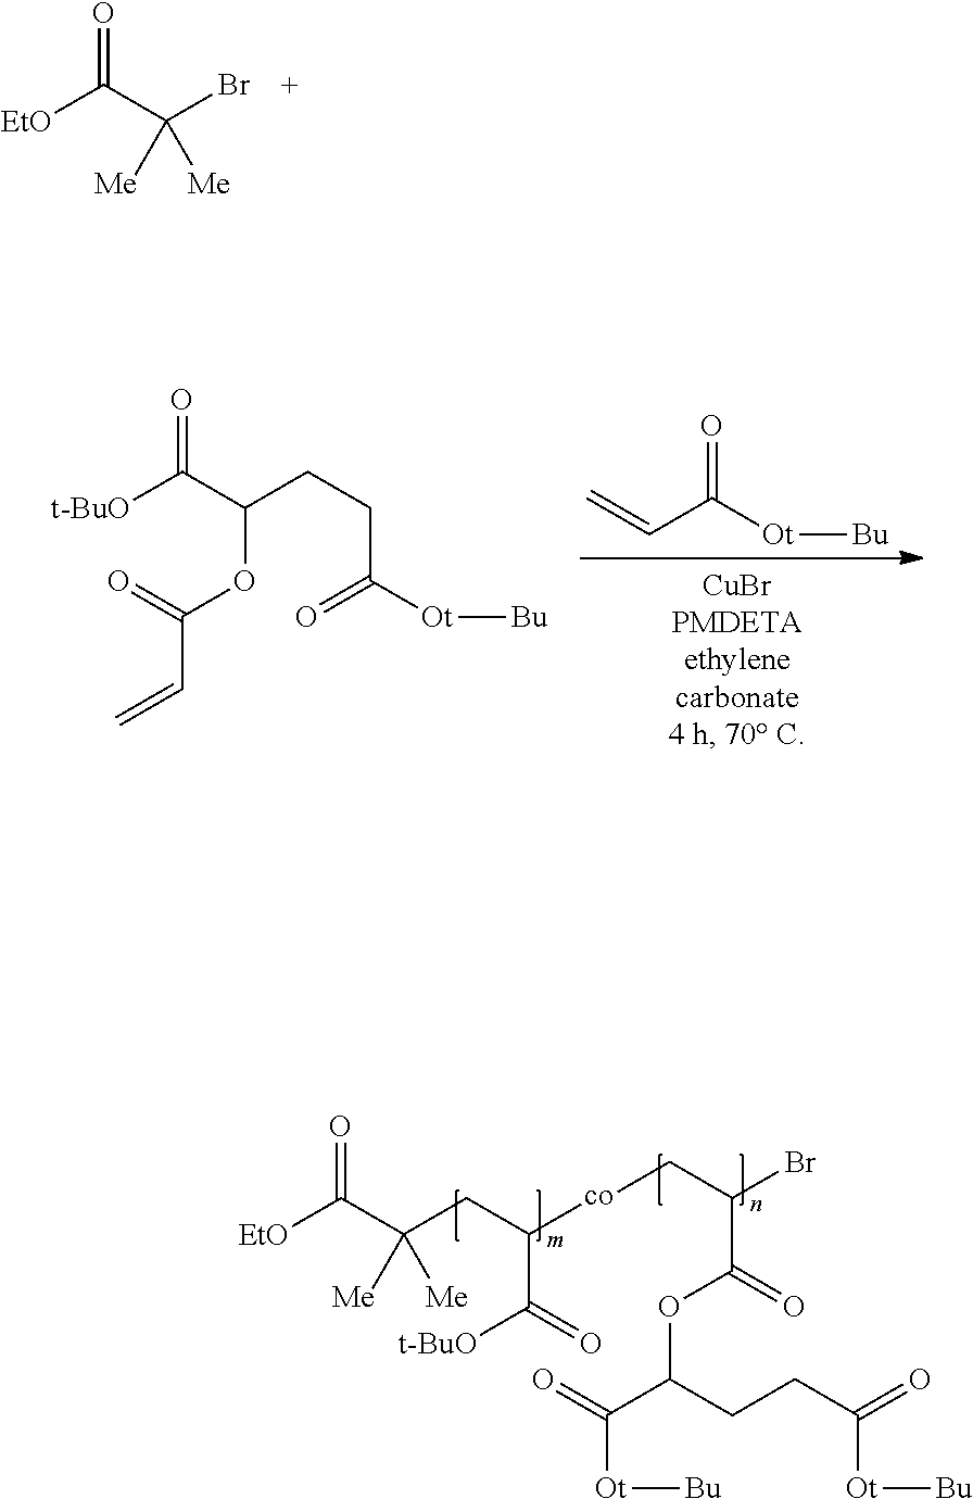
[EtO]C(C(Br)([Me])[Me])=O.C([Ot][Bu])(C=C)=O.[t-BuO]C(C(CCC([Ot][Bu])=O)OC(C=C)=O)=O.[EtO]C(C(CC([co]CC(C(OC(CCC([Ot][Bu])=O)C([Ot][Bu])=O)=O)Br)C(=O)[t-BuO])([Me])[Me])=O
